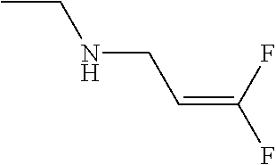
CCNCC=C(F)F
